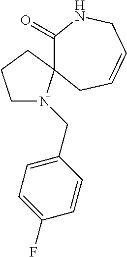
C1(=O)NCC=CCC12N(CC1=CC=C(F)C=C1)CCC2
